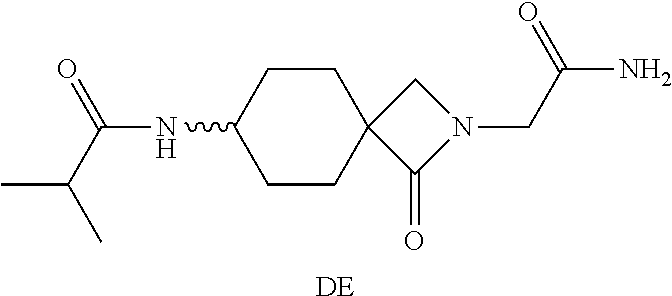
C1CC(NC(=O)C(C)C)CCC12C(=O)N(CC(N)=O)C2.[DE]
